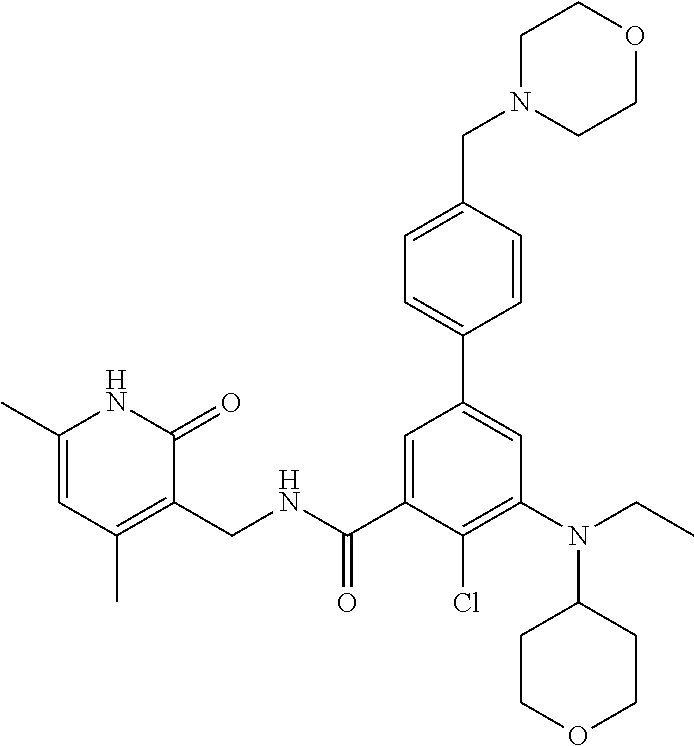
N(C1=C(Cl)C(C(NCC2=C(C)C=C(C)NC2=O)=O)=CC(C2=CC=C(CN3CCOCC3)C=C2)=C1)(CC)C1CCOCC1
